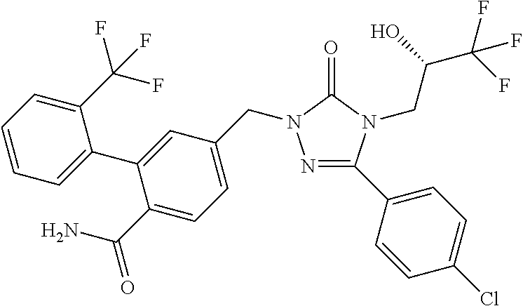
N1=C(C2=CC=C(Cl)C=C2)N(CC(C(F)(F)F)O)C(=O)N1CC1=CC=C(C(N)=O)C(C2=CC=CC=C2C(F)(F)F)=C1
